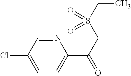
C1(C(=O)CS(CC)(=O)=O)=CC=C(Cl)C=N1
